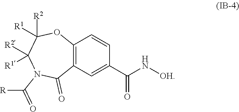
C12=C(C=C(C(N[OH])=O)C=C1)C(=O)N(C([R])=O)C([R2])([R1])C([R2])([R1])O2
